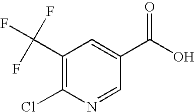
C1(C(F)(F)F)=C(Cl)N=CC(C(O)=O)=C1
